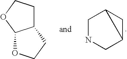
C12OCCC1CCO2.C1NCC2CC12
